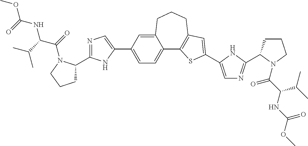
C12=C(C3=CC=C(C4=CN=C(C5CCCN5C(=O)C(NC(=O)OC)C(C)C)N4)C=C3CCC1)SC(C1=CN=C(C3CCCN3C(=O)C(C(C)C)NC(=O)OC)N1)=C2
